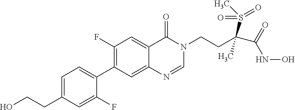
C1=C(CCO)C=C(F)C(C2=C(F)C=C3C(=C2)N=CN(CCC(C(=O)NO)(S(C)(=O)=O)C)C3=O)=C1
